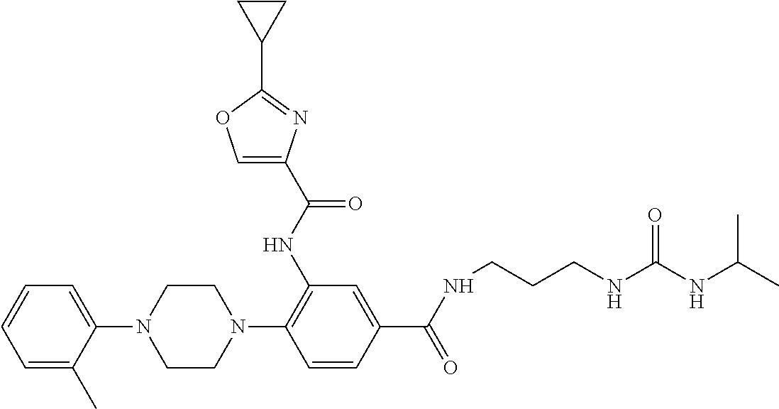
C1=CC=C(C)C(N2CCN(C3=C(NC(C4=COC(C5CC5)=N4)=O)C=C(C(=O)NCCCNC(NC(C)C)=O)C=C3)CC2)=C1
